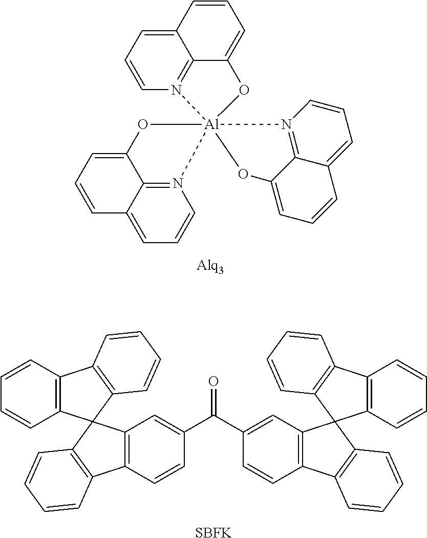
C12=CC=CN3=C1C(=CC=C2)O[Al]312(OC3=CC=CC4=CC=CN1=C34)N1=C3C(=CC=C1)C=CC=C3O2.C12=C(C=CC(C(C3=CC4=C(C=C3)C3=C(C=CC=C3)C43C4=C(C5=C3C=CC=C5)C=CC=C4)=O)=C1)C1=C(C=CC=C1)C21C2=C(C3=C1C=CC=C3)C=CC=C2.[SBFK]
